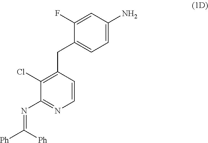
C1(Cl)=C(CC2=CC=C(N)C=C2F)C=CN=C1N=C([Ph])[Ph]
